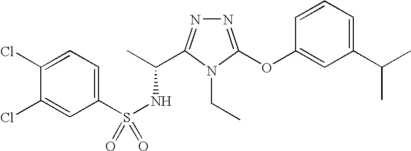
N1=C(OC2=CC(C(C)C)=CC=C2)N(CC)C(C(C)NS(=O)(C2=CC=C(Cl)C(Cl)=C2)=O)=N1
